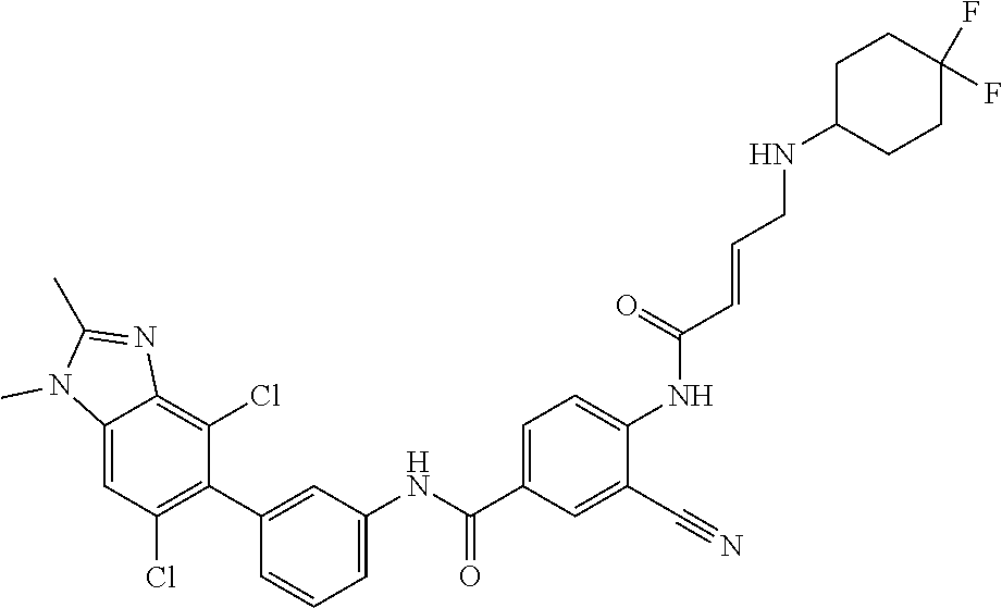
C12=CC(Cl)=C(C3=CC(NC(C4=CC=C(NC(C=CCNC5CCC(F)(F)CC5)=O)C(C#N)=C4)=O)=CC=C3)C(Cl)=C1N=C(C)N2C
